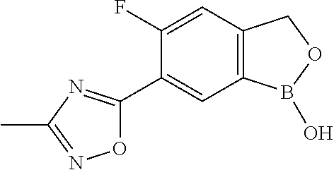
C12=C(C=C(F)C(C3=NC(C)=NO3)=C1)COB2O
